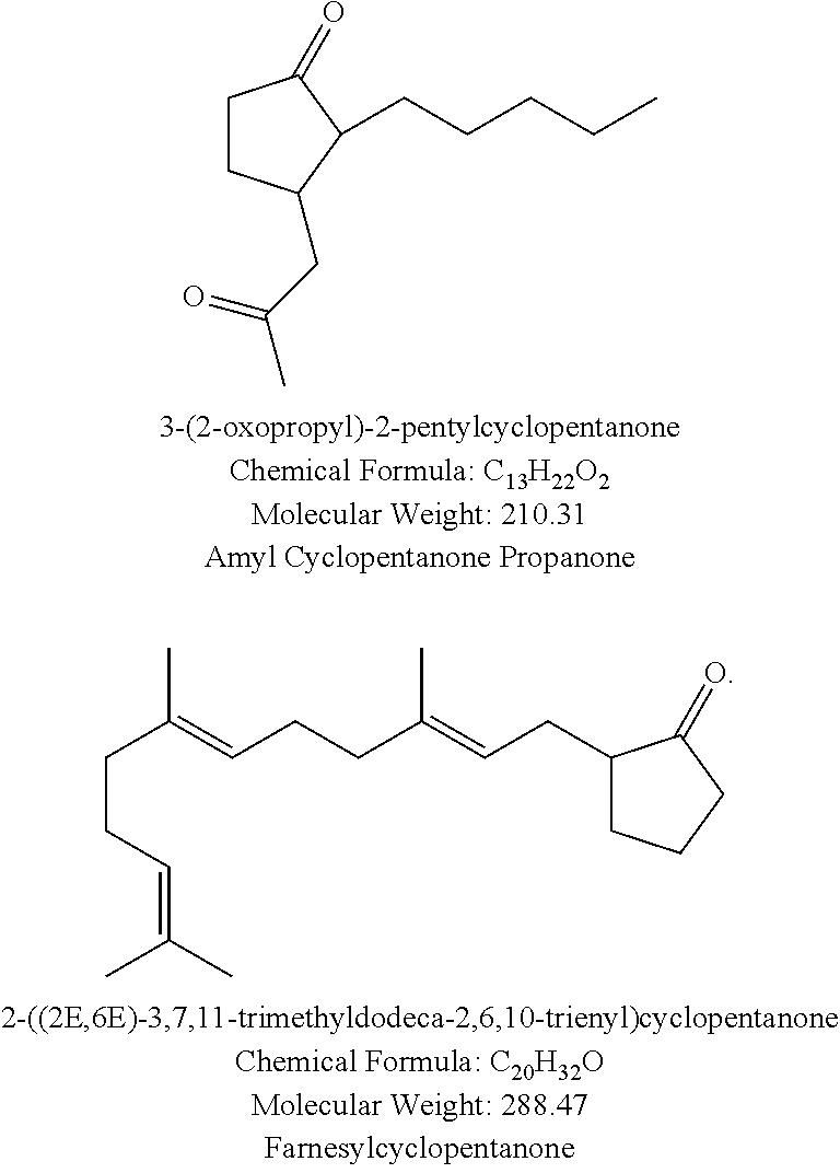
C1CC(CC(C)=O)C(CCCCC)C1=O.C(CC=C(C)C)C(=CCCC(=CCC1CCCC1=O)C)C
